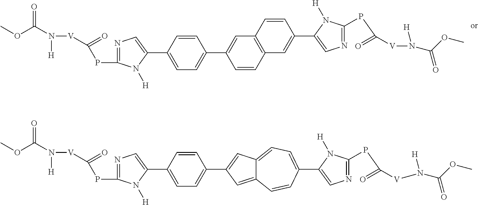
COC(N([H])[V]C(=O)PC1=NC=C(C2=CC=C(C3=CC4=C(C=C3)C=C(C3=CN=C(PC([V]N([H])C(OC)=O)=O)N3[H])C=C4)C=C2)N1[H])=O.COC(N([H])[V]C(=O)PC1=NC=C(C2=CC=C(C3=CC4=CC=C(C5=CN=C(PC([V]N([H])C(OC)=O)=O)N5[H])C=CC4=C3)C=C2)N1[H])=O
